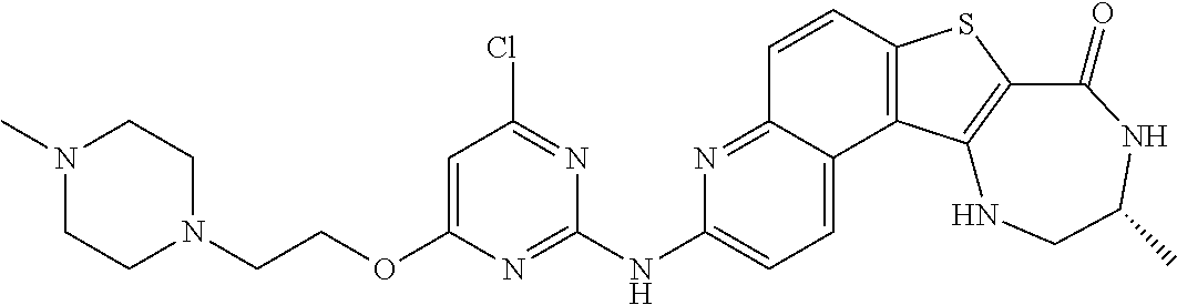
C1=CC2=C(C3=CC=C(NC4=NC(OCCN5CCN(C)CC5)=CC(Cl)=N4)N=C13)C1=C(S2)C(=O)NC(C)CN1
